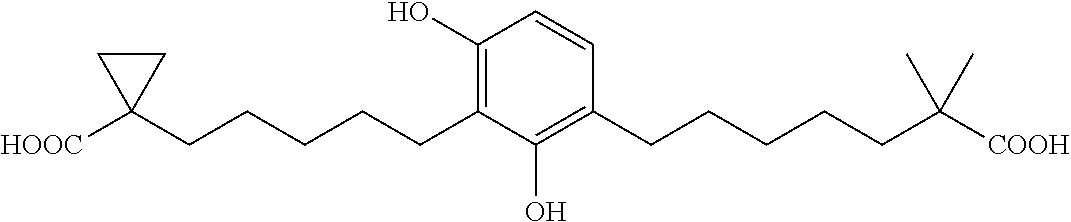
C1(O)=C(CCCCCC2([HOOC])CC2)C(O)=C(CCCCCC([COOH])(C)C)C=C1
